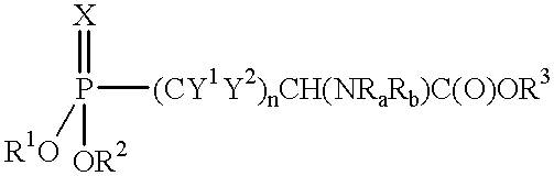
P([(CY1Y2)nCH(NRaRb)C(O)OR3])([R1O])(=[X])[OR2]
